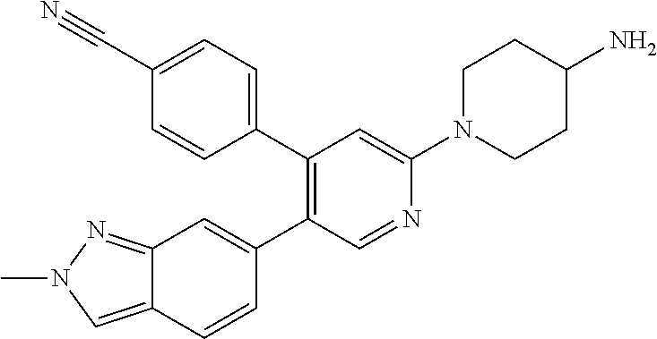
C1(C2=CC=C(C#N)C=C2)=C(C2=CC3=NN(C)C=C3C=C2)C=NC(N2CCC(N)CC2)=C1
